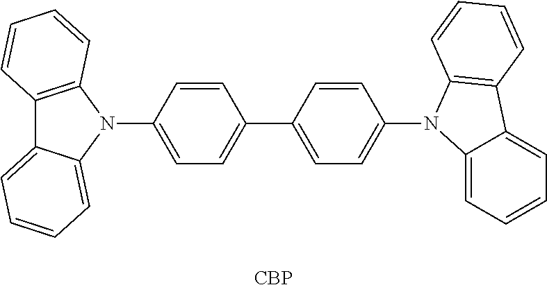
C1=C(N2C3=C(C4=CC=CC=C24)C=CC=C3)C=CC(C2=CC=C(N3C4=CC=CC=C4C4=C3C=CC=C4)C=C2)=C1.[CBP]
